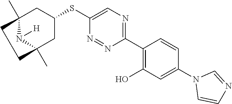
C1(C2=C(O)C=C(N3C=CN=C3)C=C2)=NC=C(SC2CC3(C)N([H])C(C)(C2)CC3)N=N1
